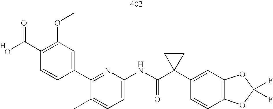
C1(C2=CC(OC)=C(C(O)=O)C=C2)=NC(NC(C2(C3=CC4=C(C=C3)OC(F)(F)O4)CC2)=O)=CC=C1C.[H]
